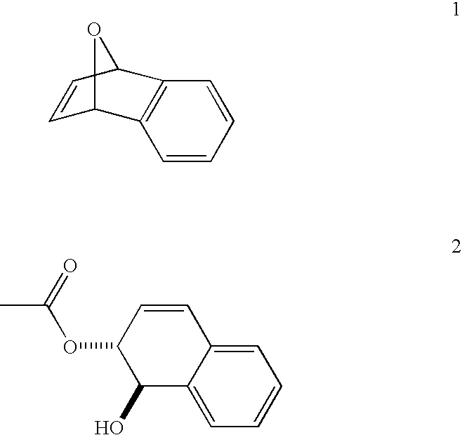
C1=CC2C3=C(C1O2)C=CC=C3.C1=C2C(=CC=C1)C(O)C(OC(=O)C)C=C2
